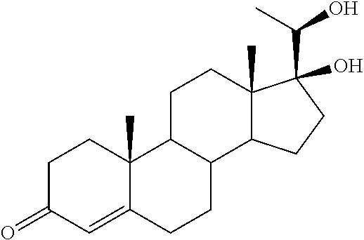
C1C(=O)C=C2C(C)(C1)C1C(CC2)C2C(C)(CC1)C(C(C)O)(O)CC2
